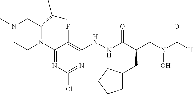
N1(C2=NC(Cl)=NC(NNC(C(CN(C([H])=O)O)CC3CCCC3)=O)=C2F)C(C(C)C)CN(C)CC1
